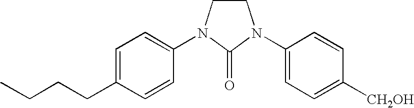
C1CN(C2=CC=C(CCCC)C=C2)C(=O)N1C1=CC=C([CH2OH])C=C1
